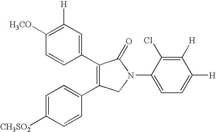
C1=CC(C2=C(C3=CC=C([CH3SO2])C=C3)CN(C3=CC=C([H])C([H])=C3Cl)C2=O)=CC([H])=C1[H3CO]
